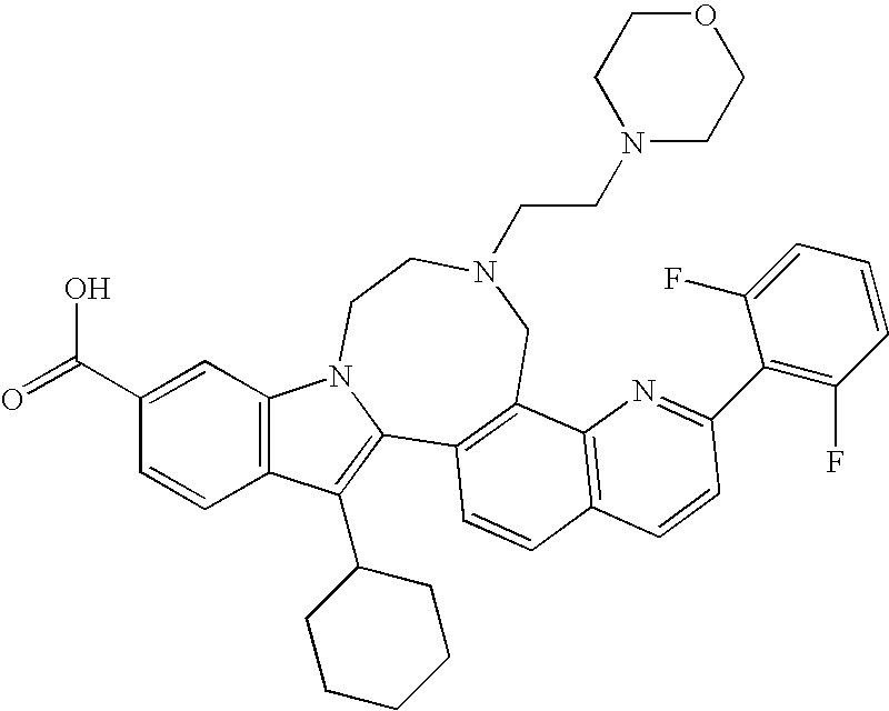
C1(C(O)=O)=CC2=C(C=C1)C(C1CCCCC1)=C1N2CCN(CCN2CCOCC2)CC2=C1C=CC1=C2N=C(C2=C(F)C=CC=C2F)C=C1
